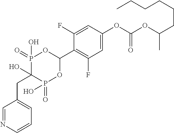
C1=C(OC(OC(CCCCCC)C)=O)C=C(F)C(C2OP(=O)(O)C(O)(CC3=CC=CN=C3)P(=O)(O)O2)=C1F
